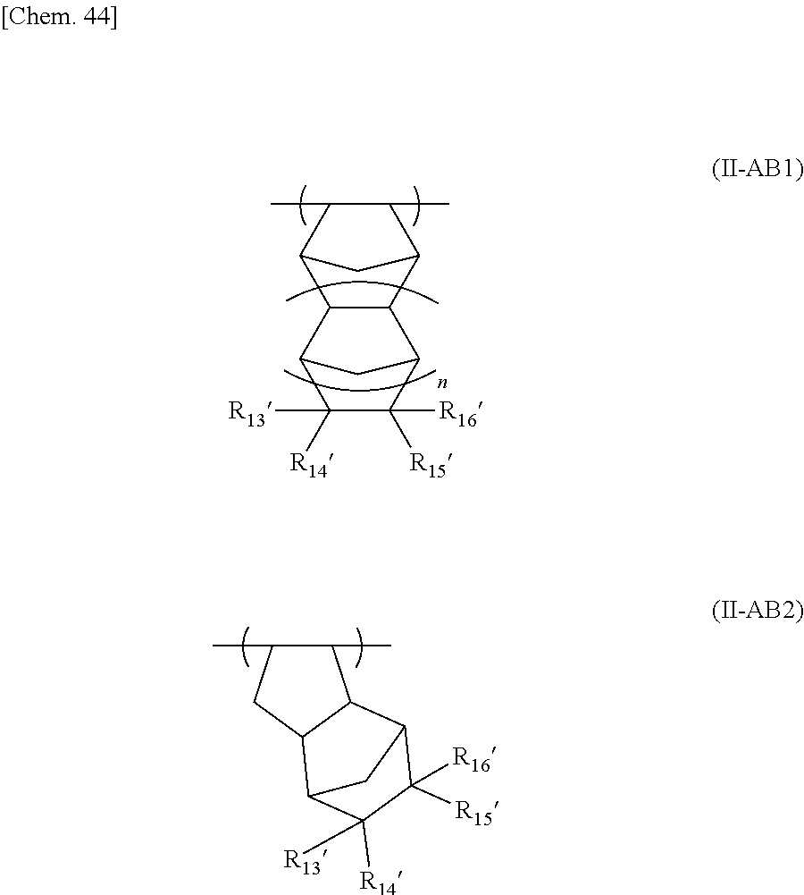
C1(C)C(C)C2C3C(C1C2)C1C([R15])([R16])C([R14])([R13])C3C1.C1(C)C(C)CC2C1C1C([R15])([R16])C([R14])([R13])C2C1
